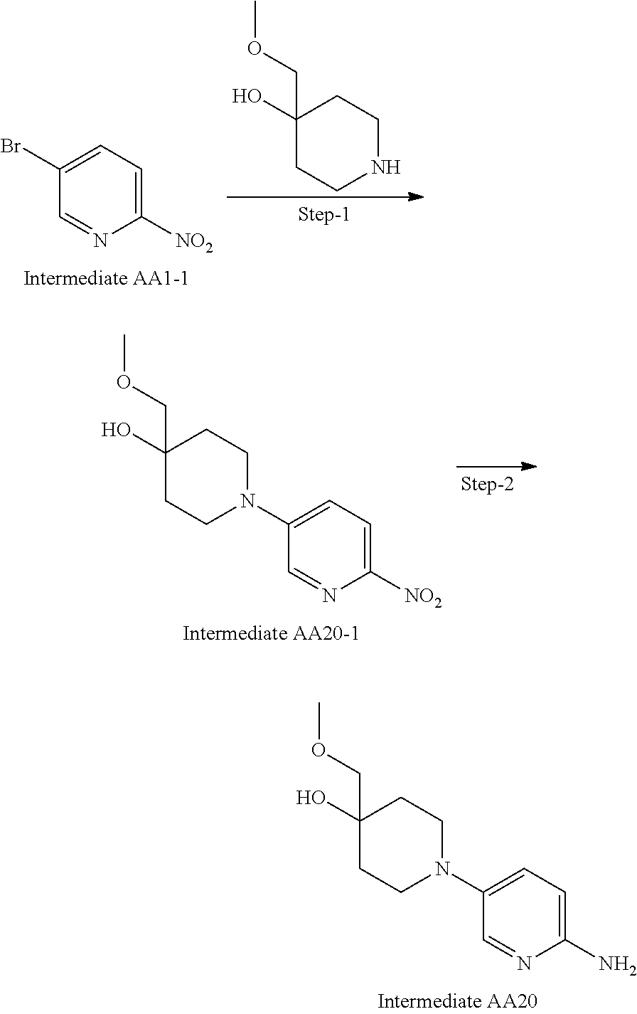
C1(O)(COC)CCNCC1.C1(Br)=CC=C([NO2])N=C1.C1(N2CCC(O)(COC)CC2)=CC=C([NO2])N=C1.C1(N2CCC(O)(COC)CC2)=CC=C(N)N=C1
